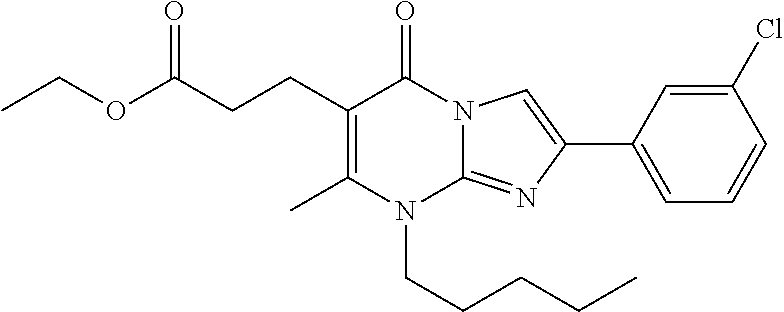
CC1=C(CCC(OCC)=O)C(=O)N2C(=NC(C3=CC=CC(Cl)=C3)=C2)N1CCCCC
